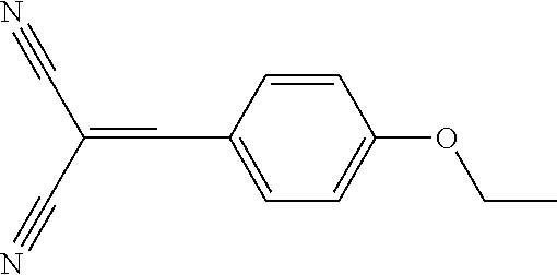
C1=CC(C=C(C#N)C#N)=CC=C1OCC
